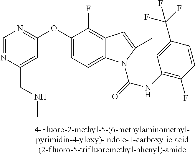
C1=NC(CNC)=CC(OC2=CC=C3C(=C2F)C=C(C)N3C(=O)NC2=C(F)C=CC(C(F)(F)F)=C2)=N1
